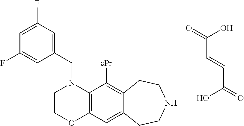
C12=C(C=C3C(=C1[cPr])CCNCC3)OCCN2CC1=CC(F)=CC(F)=C1.O=C(O)C=CC(O)=O
